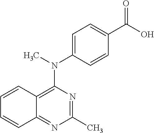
C12=C(N(C3=CC=C(C(=O)O)C=C3)C)N=C(C)N=C1C=CC=C2
